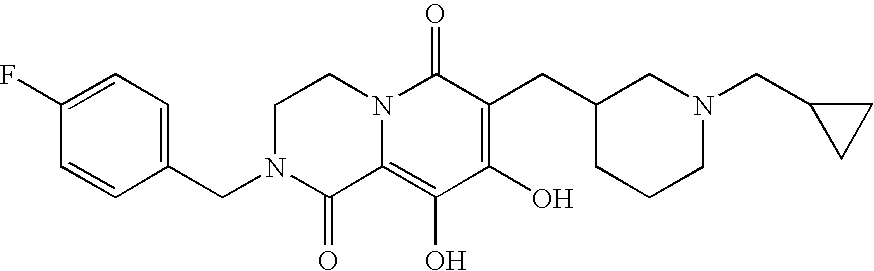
C1N(CC2=CC=C(F)C=C2)C(=O)C2=C(O)C(O)=C(CC3CCCN(CC4CC4)C3)C(=O)N2C1
